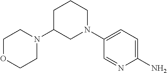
C1(N)=CC=C(N2CCCC(N3CCOCC3)C2)C=N1
